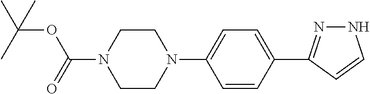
C1CN(C2=CC=C(C3=NNC=C3)C=C2)CCN1C(=O)OC(C)(C)C
